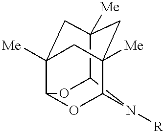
C12C3([Me])CC4([Me])CC([Me])(C(O1)OC4N2[R])C3
